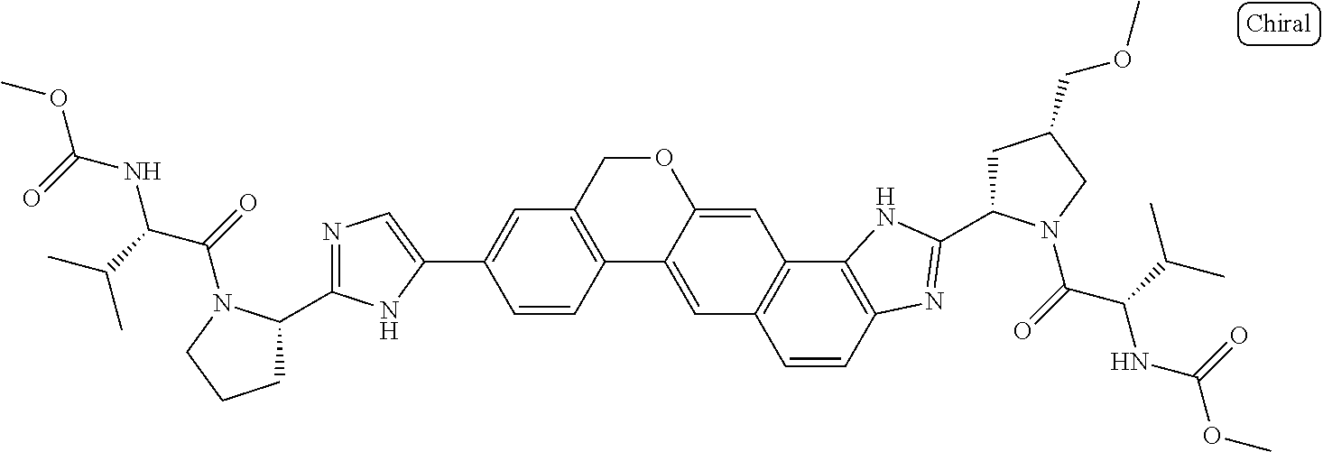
C12=C(COC3=CC4=C(C=C13)C=CC1=C4NC(C3CC(COC)CN3C(=O)C(C(C)C)NC(OC)=O)=N1)C=C(C1=CN=C(C3CCCN3C(=O)C(C(C)C)NC(OC)=O)N1)C=C2
